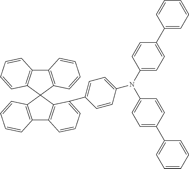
C12=C(C3(C4=C1C=CC=C4)C1=C(C4=C3C(C3=CC=C(N(C5=CC=C(C6=CC=CC=C6)C=C5)C5=CC=C(C6=CC=CC=C6)C=C5)C=C3)=CC=C4)C=CC=C1)C=CC=C2
